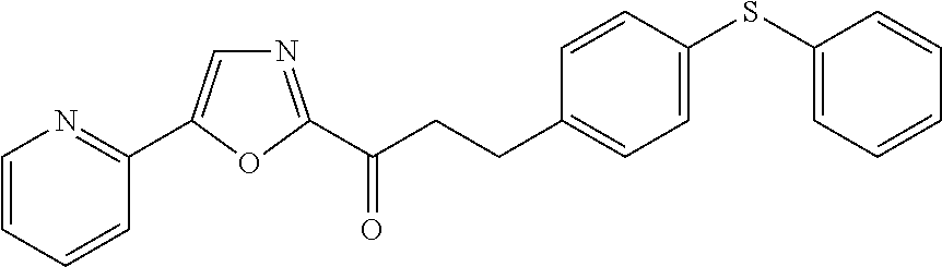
C1=CC=CC(C2=CN=C(C(CCC3=CC=C(SC4=CC=CC=C4)C=C3)=O)O2)=N1
